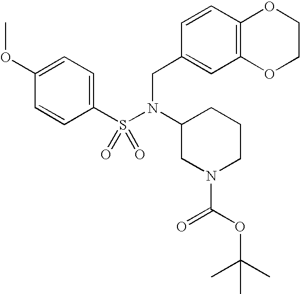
C1(OC)=CC=C(S(N(C2CN(C(OC(C)(C)C)=O)CCC2)CC2=CC3=C(C=C2)OCCO3)(=O)=O)C=C1
